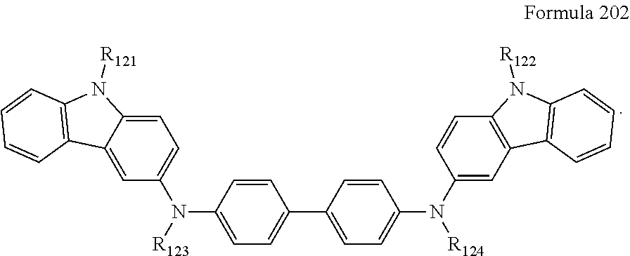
N(C1=CC=C(C2=CC=C(N([R124])C3=CC4=C(C=C3)N([R122])C3=C4C=CC=C3)C=C2)C=C1)([R123])C1=CC=C2C(=C1)C1=C(N2[R121])C=CC=C1
